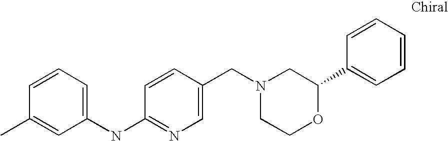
C1(NC2=NC=C(CN3CCOC(C4=CC=CC=C4)C3)C=C2)=CC=CC(C)=C1
